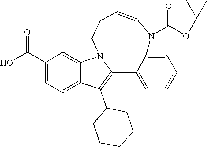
C1(C(O)=O)=CC=C2C(=C1)N1CCC=CN(C(OC(C)(C)C)=O)C3=CC=CC=C3C1=C2C1CCCCC1
